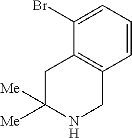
C1=CC=C(Br)C2=C1CNC([Me])([Me])C2
